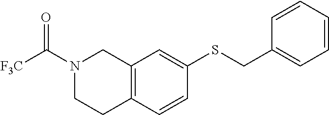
N1(C([F3C])=O)CCC2=C(C1)C=C(SCC1=CC=CC=C1)C=C2
